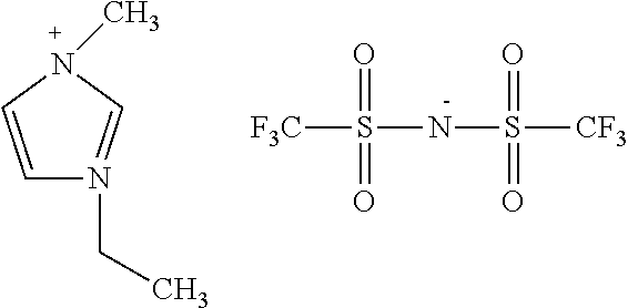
C1=CN(C)C=N1CC.[F3C]S(=O)(=O)NS(=O)(=O)[CF3]
